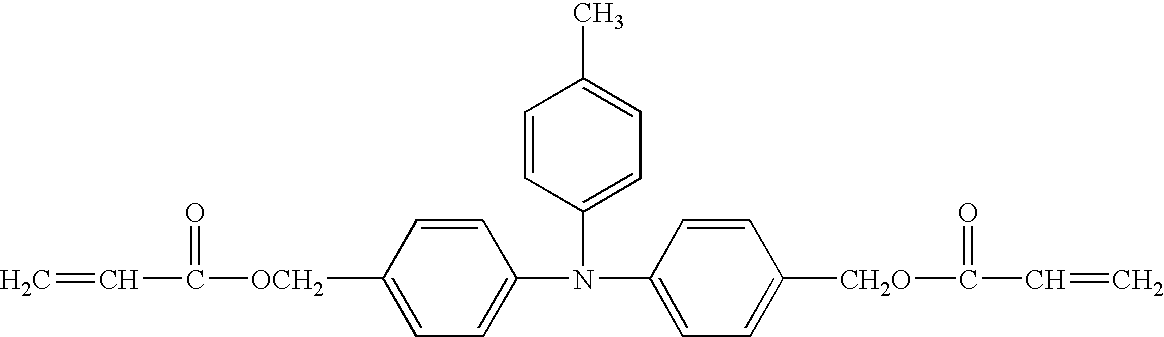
C1=CC([OCH2]C(=O)C=C)=CC=C1N(C1=CC=C([CH2O]C(=O)C=C)C=C1)C1=CC=C(C)C=C1
